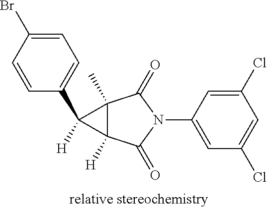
C1(Cl)=CC(N2C(=O)C3(C)C([H])(C2=O)C3(C2=CC=C(Br)C=C2)[H])=CC(Cl)=C1
